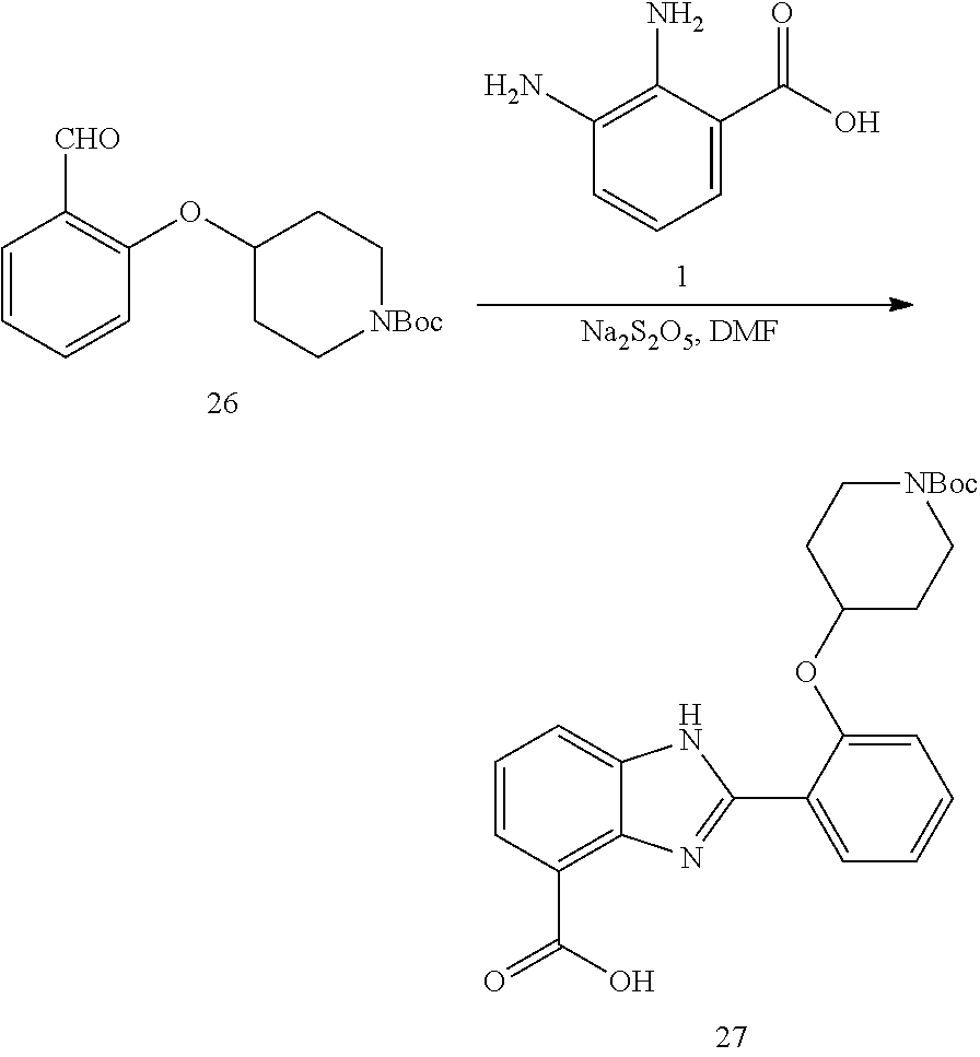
C1=CC(C(=O)O)=C2C(=C1)NC(C1=CC=CC=C1OC1CC[NBoc]CC1)=N2.C1(N)=C(N)C(C(O)=O)=CC=C1.C1=CC=CC(OC2CC[NBoc]CC2)=C1[CHO]
